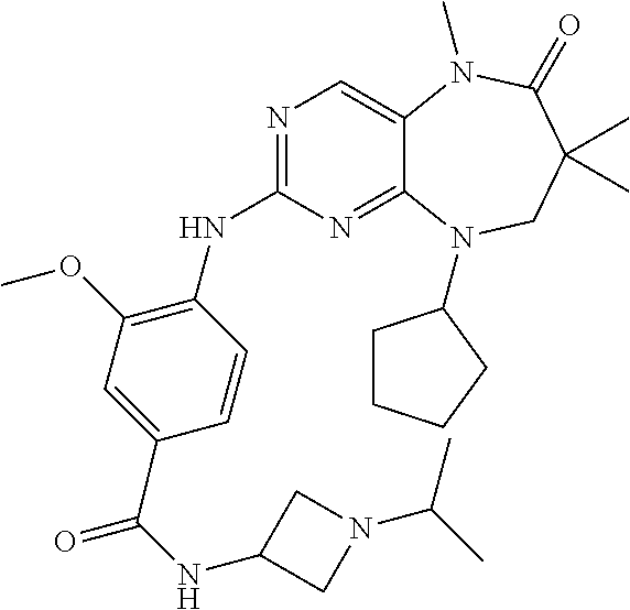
N1=C(NC2=C(OC)C=C(C(NC3CN(C(C)C)C3)=O)C=C2)N=C2C(=C1)N(C)C(=O)C(C)(C)CN2C1CCCC1
